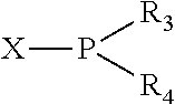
P([X])([R3])[R4]
